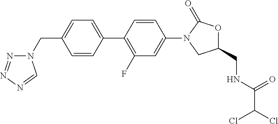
C1=CC(C2=C(F)C=C(N3CC(CNC(C(Cl)Cl)=O)OC3=O)C=C2)=CC=C1CN1N=NN=C1
